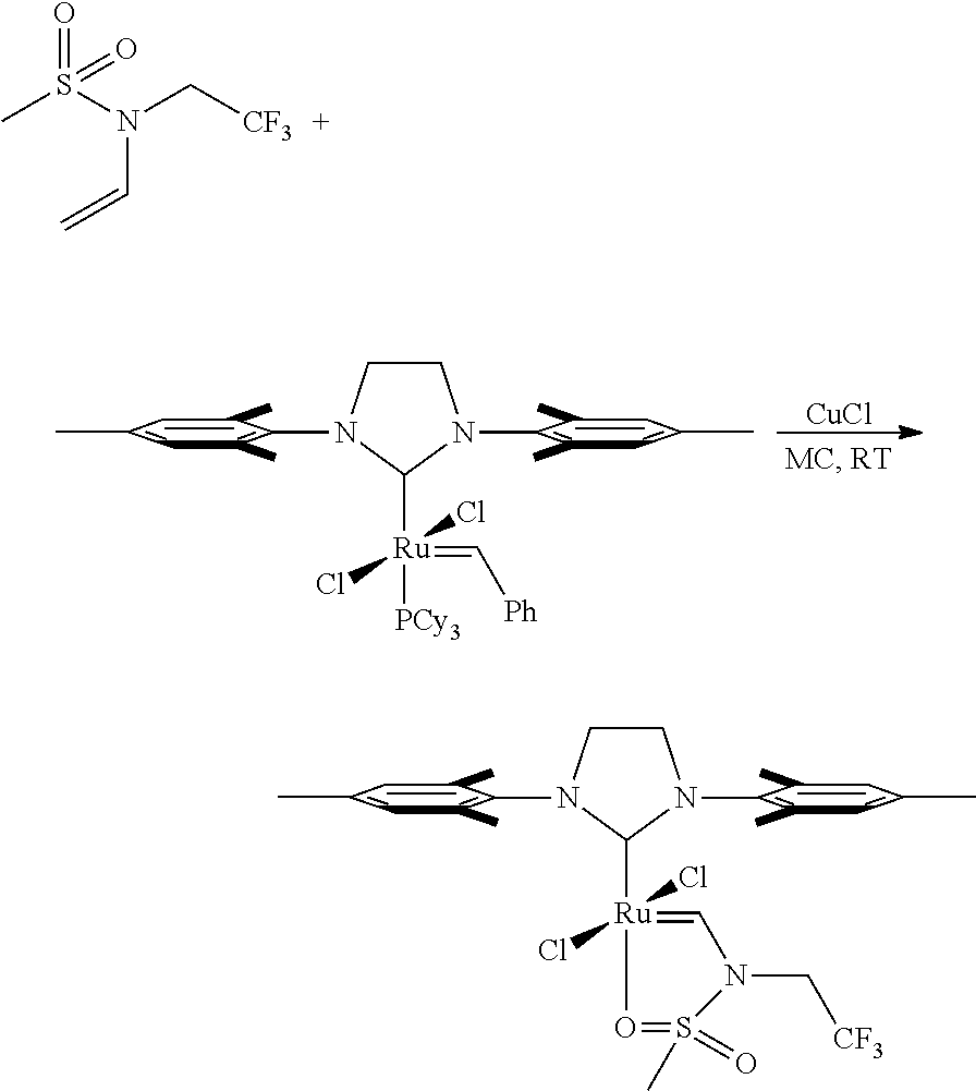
CS(N(C[CF3])C=C)(=O)=O.C1CN(C2=C(C)C=C(C)C=C2C)C([Ru](=C[Ph])([PCy3])(Cl)Cl)N1C1=C(C)C=C(C)C=C1C.[CuCl].C1CN(C2=C(C)C=C(C)C=C2C)C([Ru]2(Cl)(Cl)=CN(C[CF3])S(C)(=O)=O2)N1C1=C(C)C=C(C)C=C1C
